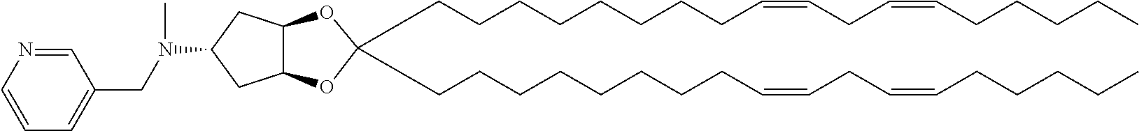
C12C(OC(CCCCCCCCC=CCC=CCCCCC)(CCCCCCCCC=CCC=CCCCCC)O1)CC(N(CC1=CC=CN=C1)C)C2
